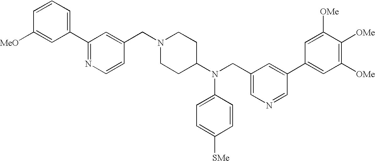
N1(CC2=CC(C3=CC=CC([MeO])=C3)=NC=C2)CCC(N(CC2=CN=CC(C3=CC([OMe])=C([OMe])C([OMe])=C3)=C2)C2=CC=C([SMe])C=C2)CC1
